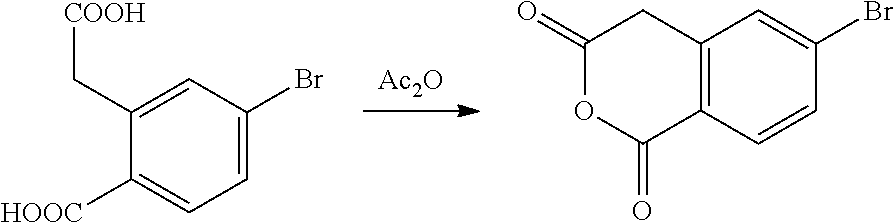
[Ac2O].C12=C(C=CC(Br)=C1)C(=O)OC(=O)C2.C1([HOOC])=CC=C(Br)C=C1C[COOH]
